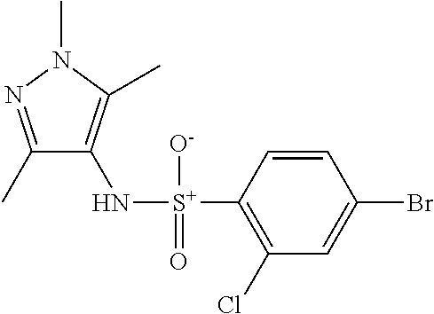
C1(C)=NN(C)C(C)=C1N[S+](C1=C(Cl)C=C(Br)C=C1)([O-])=O
